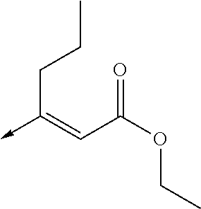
C(C(OCC)=O)=C(->C)CCC
